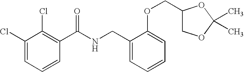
C1(Cl)=CC=CC(C(NCC2=CC=CC=C2OCC2COC(C)(C)O2)=O)=C1Cl
